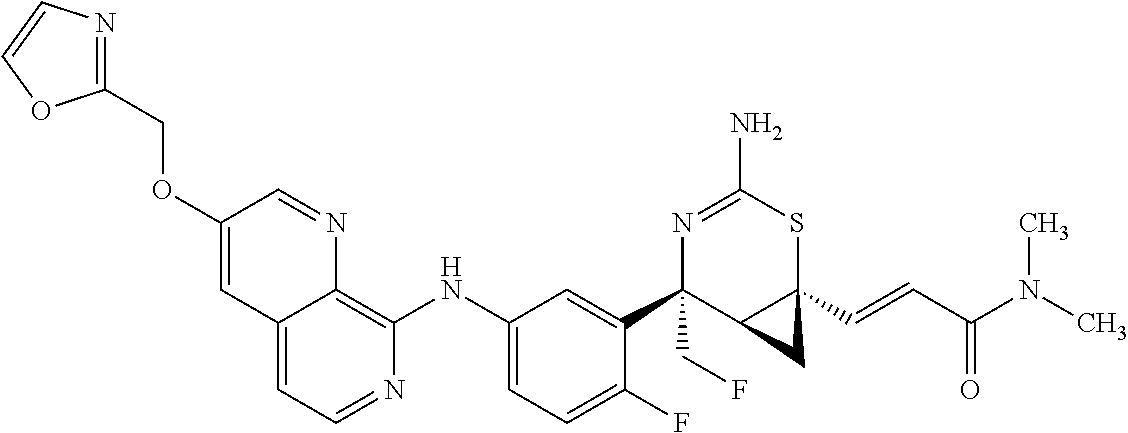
C12=CC=NC(NC3=CC=C(F)C(C4(CF)C5C(C=CC(N(C)C)=O)(SC(N)=N4)C5)=C3)=C1N=CC(OCC1=NC=CO1)=C2
